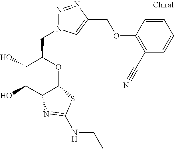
C1(O)C(O)C2C(OC1CN1N=NC(COC3=C(C#N)C=CC=C3)=C1)SC(NCC)=N2
